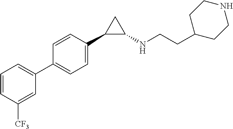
C1(C2=CC=C(C3=CC=CC([CF3])=C3)C=C2)C(NCCC2CCNCC2)C1
